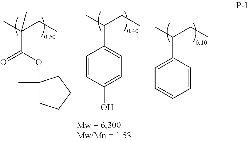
C1(OC(=O)C(C)(CC)C)(C)CCCC1.C(C)(CC)C1=CC=C(O)C=C1.C(C)(CC)C1=CC=CC=C1
